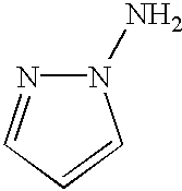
N1(N)N=CC=C1
